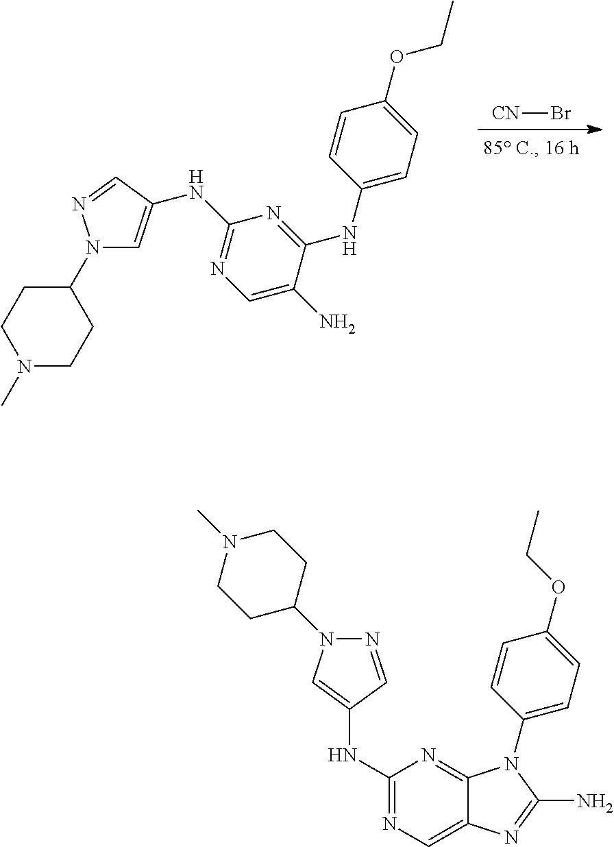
[CN]Br.C1(N2C=C(NC3=NC=C(N)C(NC4=CC=C(OCC)C=C4)=N3)C=N2)CCN(C)CC1.C12=NC(NC3=CN(C4CCN(C)CC4)N=C3)=NC=C1N=C(N)N2C1=CC=C(OCC)C=C1
